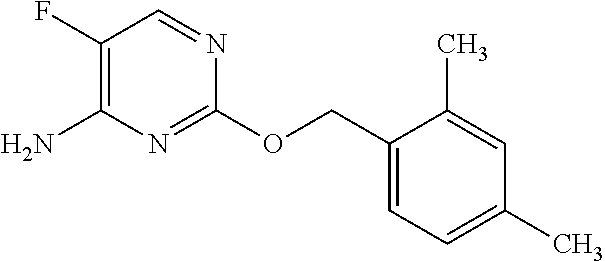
NC1=C(F)C=NC(OCC2=CC=C(C)C=C2C)=N1
